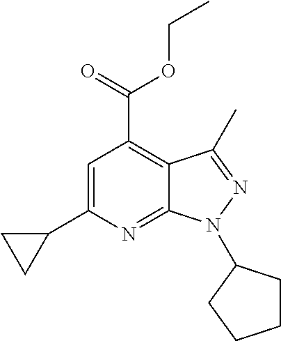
C12=NC(C3CC3)=CC(C(=O)OCC)=C1C(C)=NN2C1CCCC1
